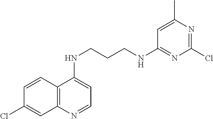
C1=CC2=C(C=C1Cl)N=CC=C2NCCCNC1=NC(Cl)=NC(C)=C1
